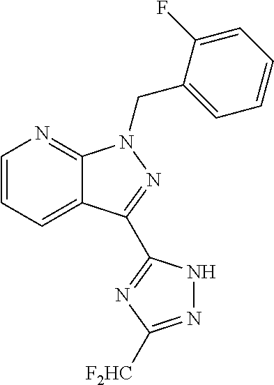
C12=CC=CN=C1N(CC1=CC=CC=C1F)N=C2C1=NC([F2HC])=NN1
